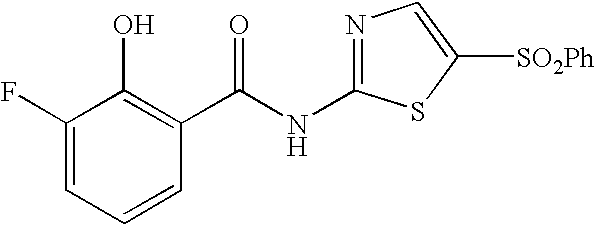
C1(F)=CC=CC(C(NC2=NC=C([SO2Ph])S2)=O)=C1O
